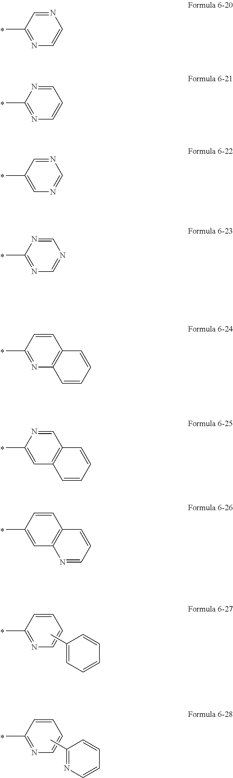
N1=CC(C)=NC=C1.C1=NC(C)=NC=C1.N1=CC(C)=CN=C1.C1=NC(C)=NC=N1.C1=CC(C)=NC2=C1C=CC=C2.C1=NC(C)=CC2=C1C=CC=C2.C1=CC(C)=CC2=C1C=CC=N2.C1=CC(C)=NC=C1.C1(C)=CC=CC=C1.C1=CC(C)=NC=C1.C1(C)=NC=CC=C1
